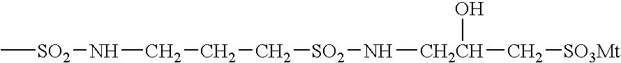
C[SO2]NCCC[SO2]N[CH2CH](C[SO3Mt])O
